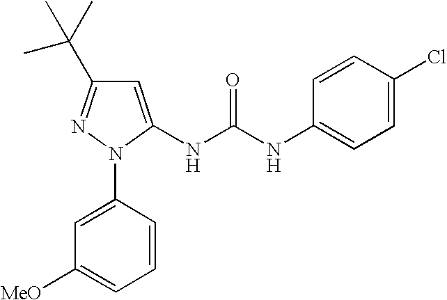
C1=C(NC(NC2=CC=C(Cl)C=C2)=O)N(C2=CC([MeO])=CC=C2)N=C1C(C)(C)C
